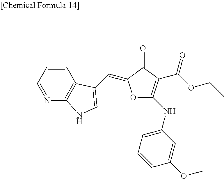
C1=CC=NC2=C1C(C=C1OC(NC3=CC=CC(OC)=C3)=C(C(OCC)=O)C1=O)=CN2
